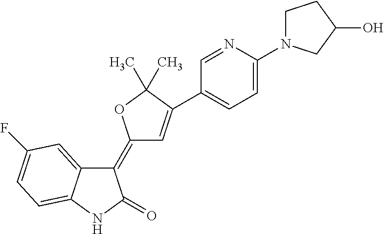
C1(=C2C=C(C3=CC=C(N4CCC(O)C4)N=C3)C(C)(C)O2)C2=CC(F)=CC=C2NC1=O
